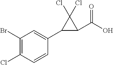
C1(Br)=C(Cl)C=CC(C2C(C(O)=O)C2(Cl)Cl)=C1
